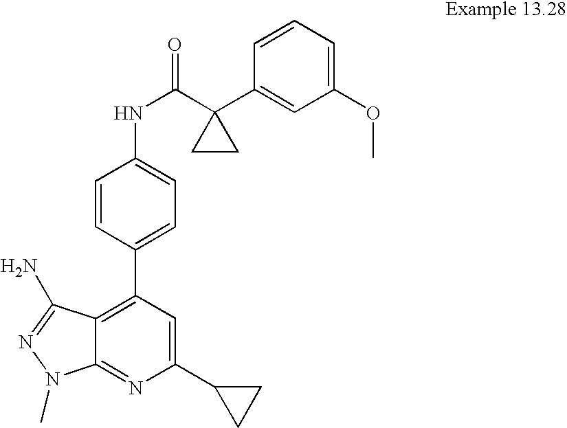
C12=C(C3=CC=C(NC(=O)C4(C5=CC(OC)=CC=C5)CC4)C=C3)C=C(C3CC3)N=C1N(C)N=C2N
